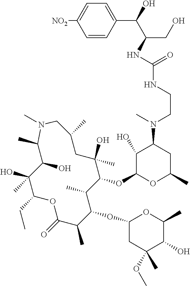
C1(O)C(OC2C(C)C(OC3CC(OC)(C)C(O)C(C)O3)C(C)C(=O)OC(CC)C(O)(C)C(O)C(C)N(C)CC(C)CC2(O)C)OC(C)CC1N(C)CCNC(NC(CO)C(C1=CC=C([NO2])C=C1)O)=O
